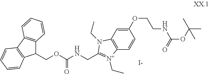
C1(COC(=O)NCC2=[N+](CC)C3=C(C=C(OCCNC(=O)OC(C)(C)C)C=C3)N2CC)C2=C(C3=C1C=CC=C3)C=CC=C2.[I-]
